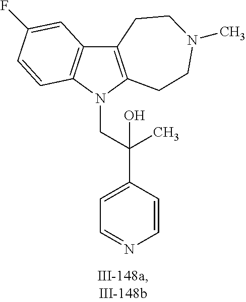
C12=C(N(CC(C3=CC=NC=C3)(O)C)C3=C1C=C(F)C=C3)CCN(C)CC2
